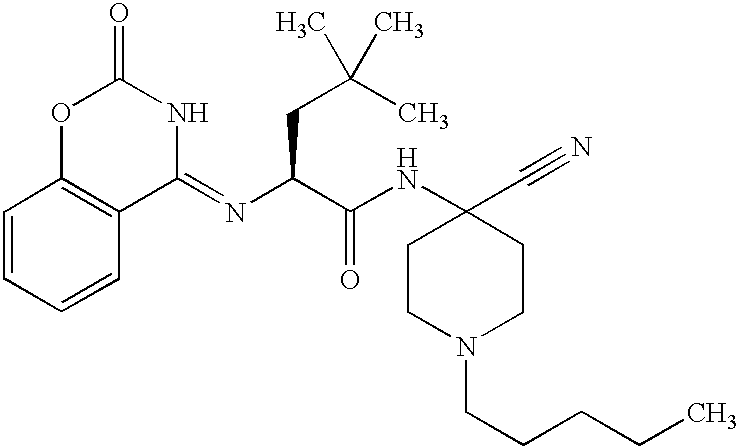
C1(=NC(CC(C)(C)C)C(=O)NC2(C#N)CCN(CCCCC)CC2)C2=C(C=CC=C2)OC(=O)N1
